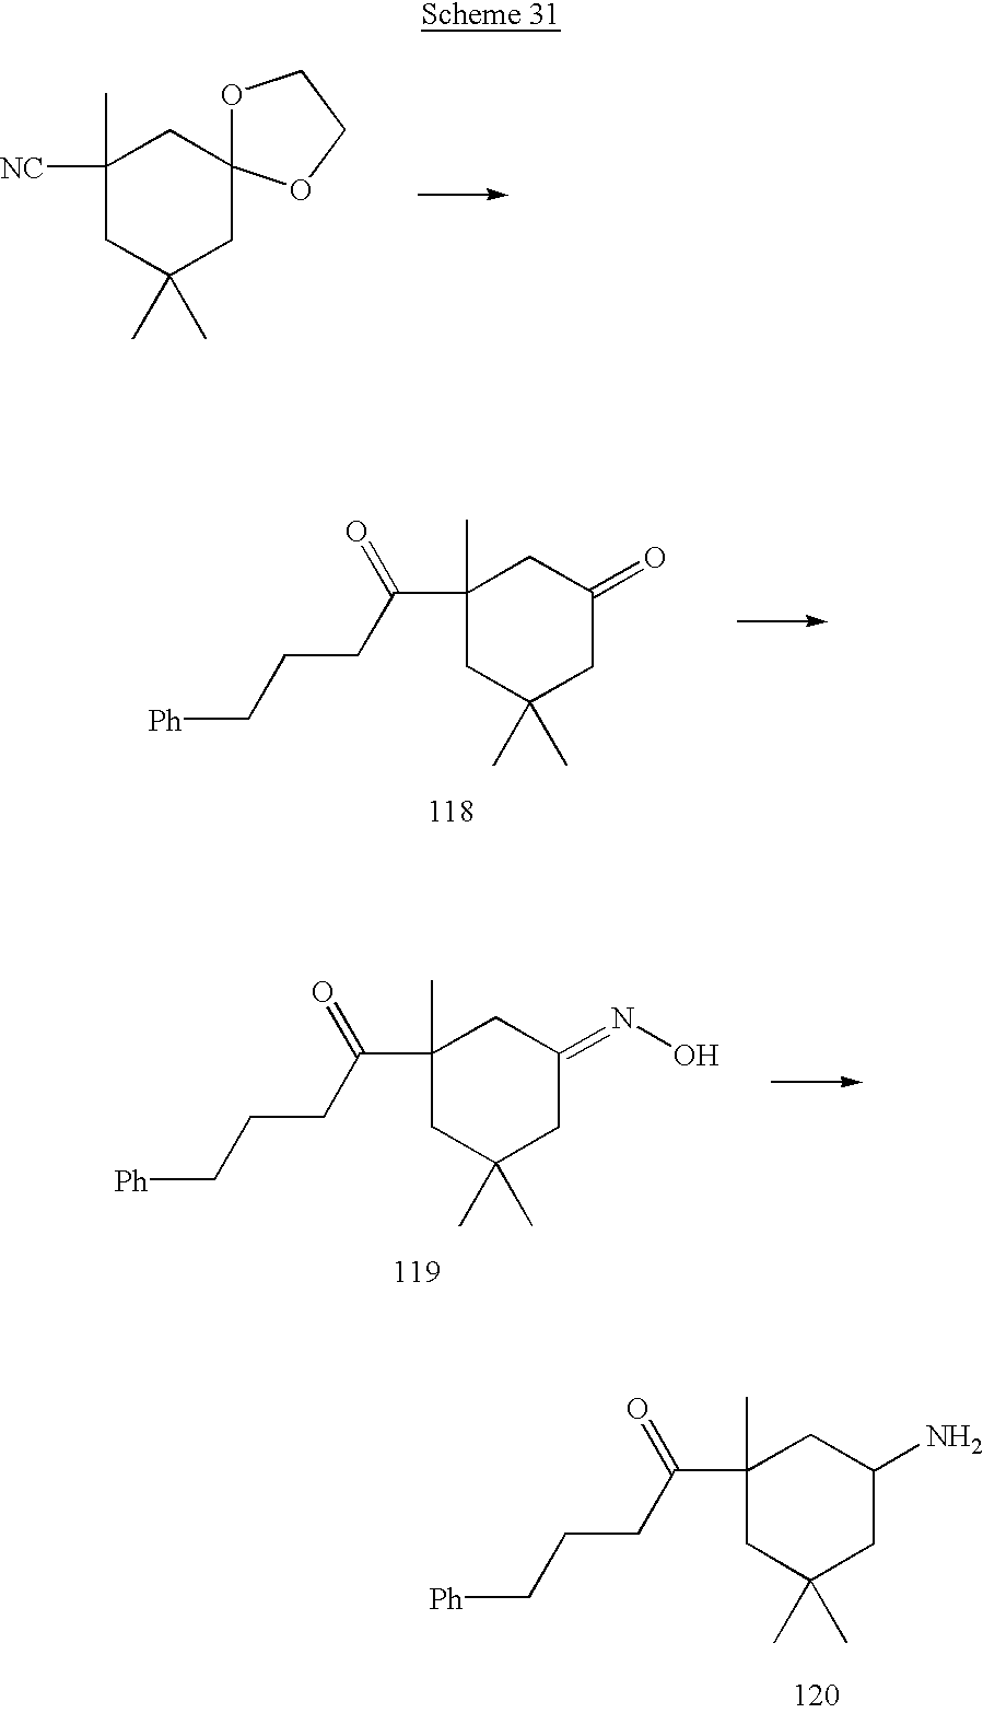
C1(C)([NC])CC(C)(C)CC2(C1)OCCO2.C1(C)(C(CCC[Ph])=O)CC(C)(C)CC(=O)C1.C1(C)(C(CCC[Ph])=O)CC(C)(C)CC(=NO)C1.C1(C)(C(CCC[Ph])=O)CC(C)(C)CC(N)C1
